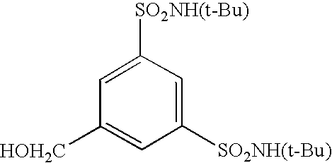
C1([SO2NH(t-Bu)])=CC([HOH2C])=CC([SO2NH(t-Bu)])=C1
